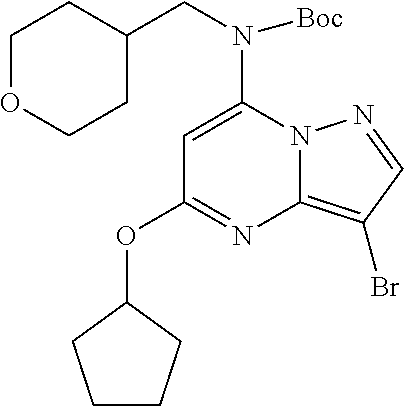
C1OCCC(CN(C2=CC(OC3CCCC3)=NC3=C(Br)C=NN23)[Boc])C1
